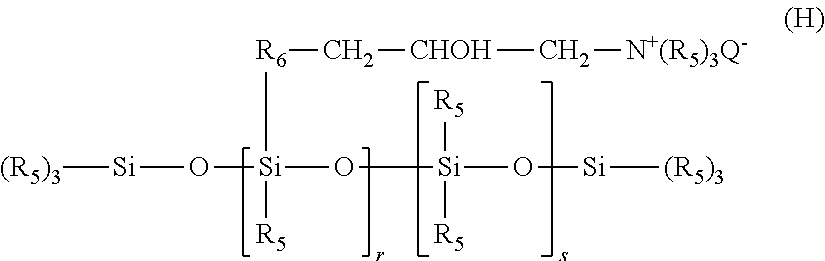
[(R5)3][Si]O[Si]([R6]C[CHOH]C[N+(R5)3Q-])([R5])O[Si]([R5])([R5])O[Si][(R5)3]
